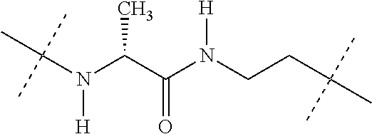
C(N(C(C(N(CCC(C)(C)C)[H])=O)C)[H])(C)(C)C
